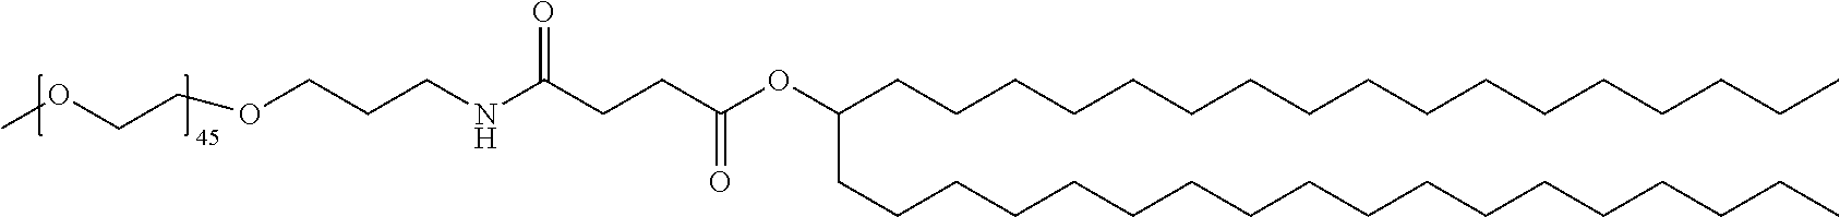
C(CC(NCCCOCCOC)=O)C(OC(CCCCCCCCCCCCCCCCC)CCCCCCCCCCCCCCCCCC)=O
